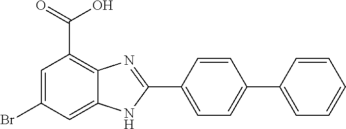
C1=C(C2=NC3=C(C(=O)O)C=C(Br)C=C3N2)C=CC(C2=CC=CC=C2)=C1
